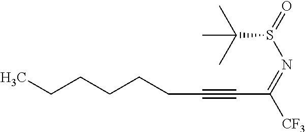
[CF3]C(=NS(=O)C(C)(C)C)C#CCCCCCC
